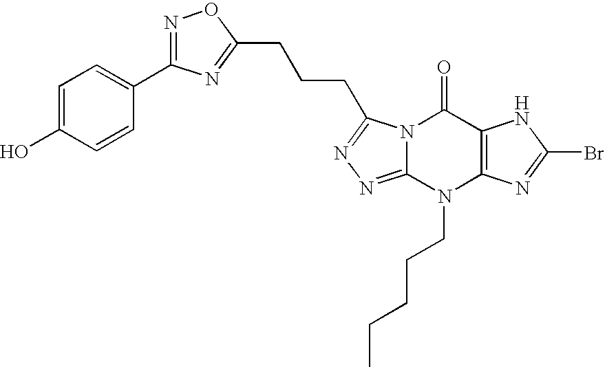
N12C(=NN=C1CCCC1=NC(C3=CC=C(O)C=C3)=NO1)N(CCCCC)C1=C(C2=O)NC(Br)=N1
